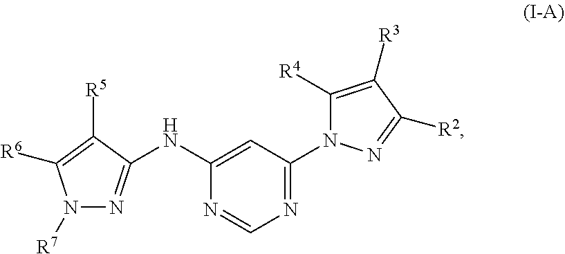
N1([R7])N=C(NC2=CC(N3C([R4])=C([R3])C([R2])=N3)=NC=N2)C([R5])=C1[R6]
